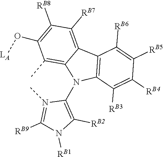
C1(N2C3=C(C)C(O[LA])=C([RB8])C([RB7])=C3C3=C2C([RB3])=C([RB4])C([RB5])=C3[RB6])=C([RB2])N([RB1])C([RB9])=N1C
